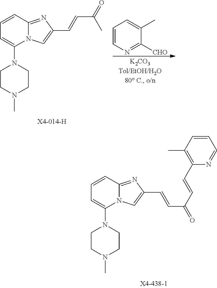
C1=CC2=NC(C=CC(C=CC3=C(C)C=CC=N3)=O)=CN2C(N2CCN(C)CC2)=C1.C1=CN=C([CHO])C(C)=C1.C1=CC2=NC(C=CC(=O)C)=CN2C(N2CCN(C)CC2)=C1
